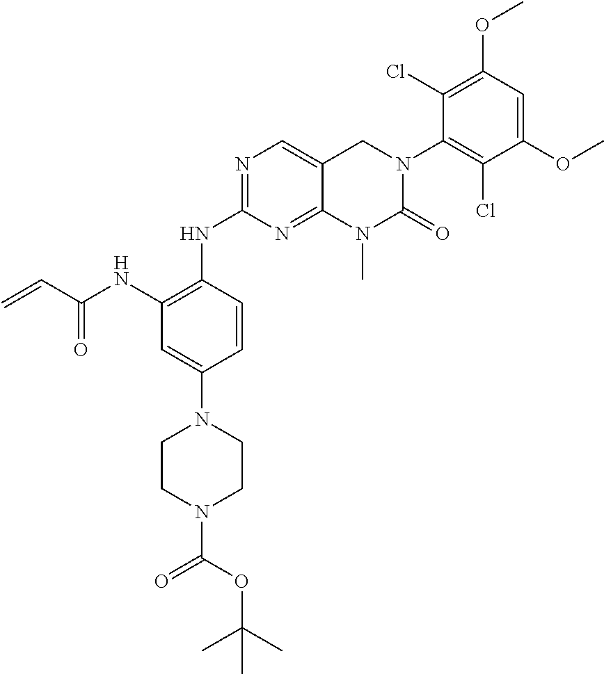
C1(NC2=C(NC(=O)C=C)C=C(N3CCN(C(=O)OC(C)(C)C)CC3)C=C2)=NC=C2C(=N1)N(C)C(=O)N(C1=C(Cl)C(OC)=CC(OC)=C1Cl)C2
